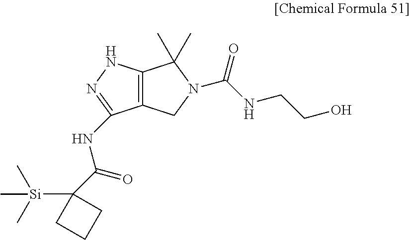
C12=C(NN=C1NC(=O)C1([Si](C)(C)C)CCC1)C(C)(C)N(C(=O)NCCO)C2
